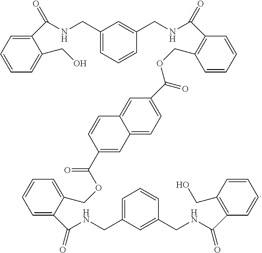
C(NCC1=CC=CC(CNC(C2=C(COC(=O)C3=CC=C4C(=C3)C=CC(C(=O)OCC3=CC=CC=C3C(NCC3=CC=CC(CNC(C5=C(CO)C=CC=C5)=O)=C3)=O)=C4)C=CC=C2)=O)=C1)(C1=CC=CC=C1CO)=O
